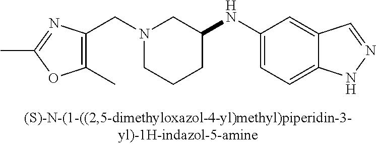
C(N1CCCC(NC2=CC=C3C(=C2)C=NN3)C1)C1=C(C)OC(C)=N1
